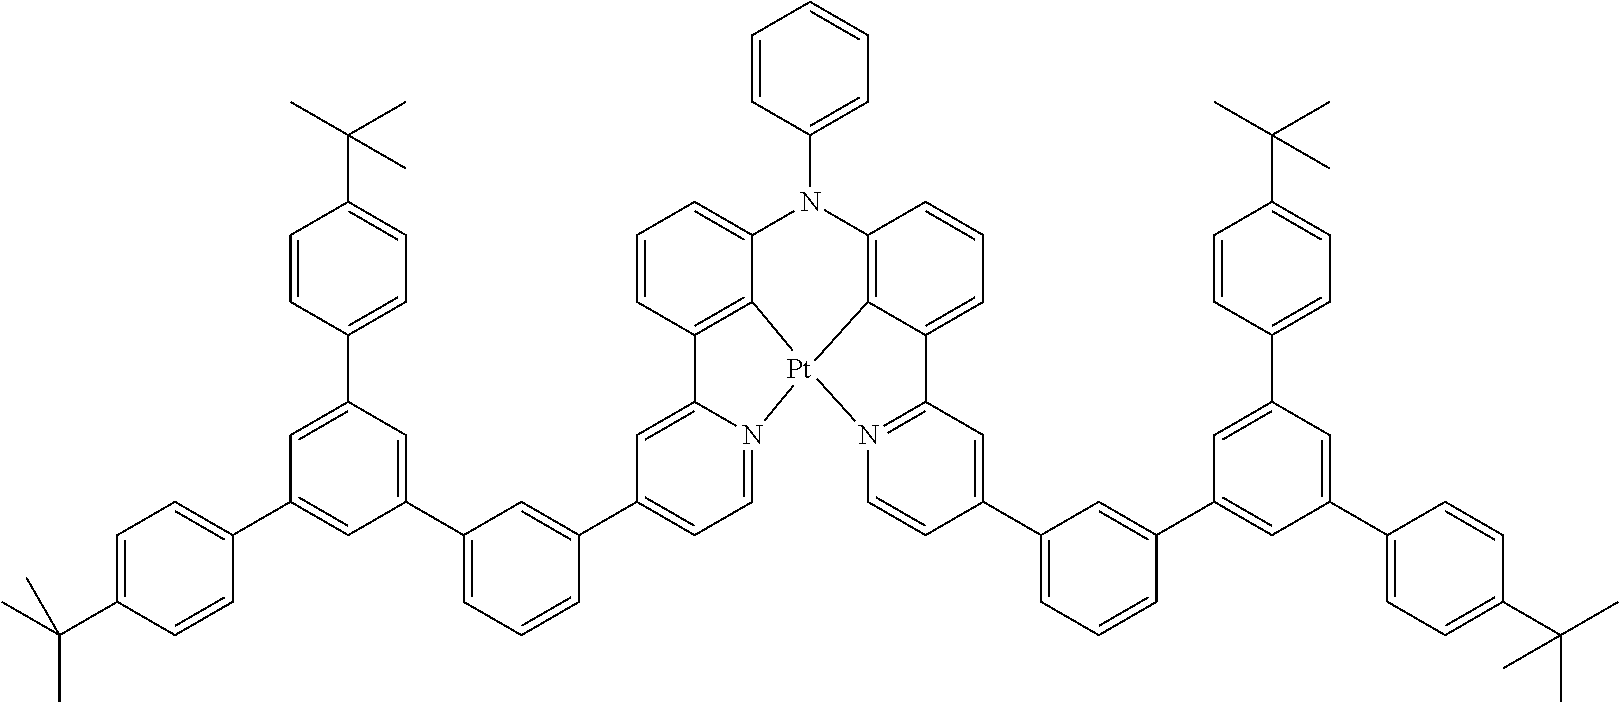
C12=C3C(=CC=C1)N(C1=CC=CC=C1)C1=C4C(=CC=C1)C1=N([Pt]34N3=CC=C(C4=CC(C5=CC(C6=CC=C(C(C)(C)C)C=C6)=CC(C6=CC=C(C(C)(C)C)C=C6)=C5)=CC=C4)C=C23)C=CC(C2=CC=CC(C3=CC(C4=CC=C(C(C)(C)C)C=C4)=CC(C4=CC=C(C(C)(C)C)C=C4)=C3)=C2)=C1
